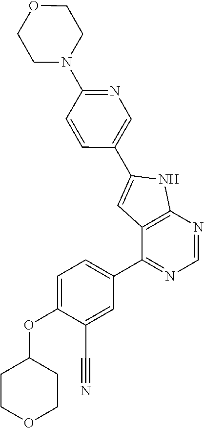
O(C1=CC=C(C2=NC=NC3=C2C=C(C2=CN=C(N4CCOCC4)C=C2)N3)C=C1C#N)C1CCOCC1
